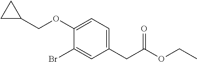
C1(CC(OCC)=O)=CC=C(OCC2CC2)C(Br)=C1
